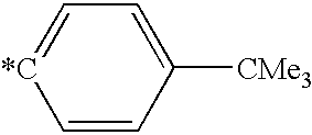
C1=CC([CMe3])=CC=[*C]1
